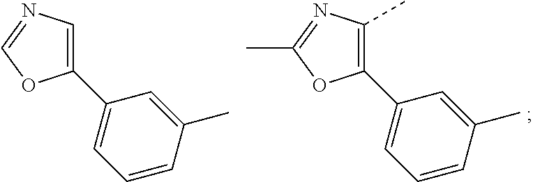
C1(C2=CC=CC(C)=C2)=CN=CO1.C1(C2=CC=CC(C)=C2)=C(C)N=C(C)O1
